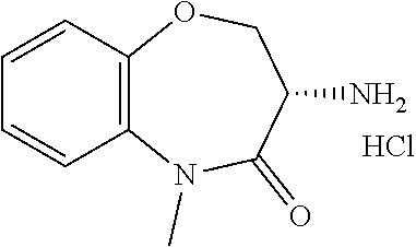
C1=CC2=C(C=C1)N(C)C(=O)C(N)CO2.Cl
